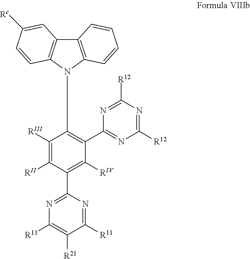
C1([RIII])=C([RII])C(C2=NC([R11])=C([R21])C([R11])=N2)=C([RIV])C(C2=NC([R12])=NC([R12])=N2)=C1N1C2=C(C3=C1C=CC([Rc])=C3)C=CC=C2
